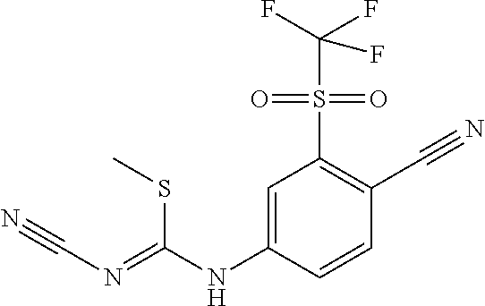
C1=C(NC(=NC#N)SC)C=CC(C#N)=C1S(=O)(=O)C(F)(F)F
